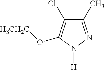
C1(C)=NN([H])C(O[H3CH2C])=C1Cl
